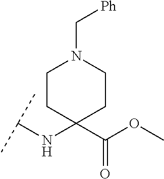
C(NC1(C(OC)=O)CCN(C[Ph])CC1)(C)C
